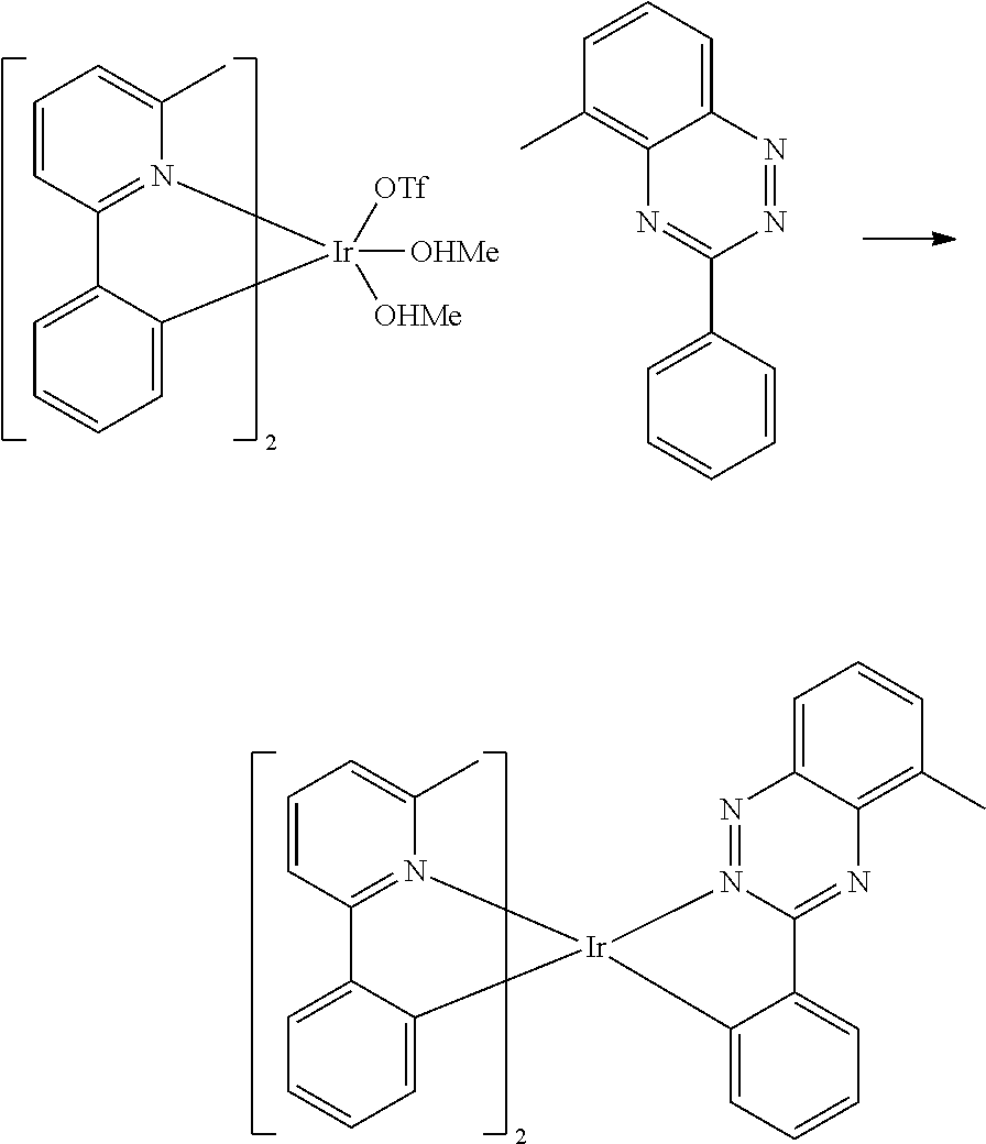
C1=CC2=N(C(C)=C1)[Ir]([OHMe])([OTf])([OHMe])C1=CC=CC=C21.C1=CC=C2C(=C1C)N=C(C1=CC=CC=C1)N=N2.C1=CC2=N(C(C)=C1)[Ir]1(C3=CC=CC=C23)N2=NC3=CC=CC(C)=C3N=C2C2=CC=CC=C12
